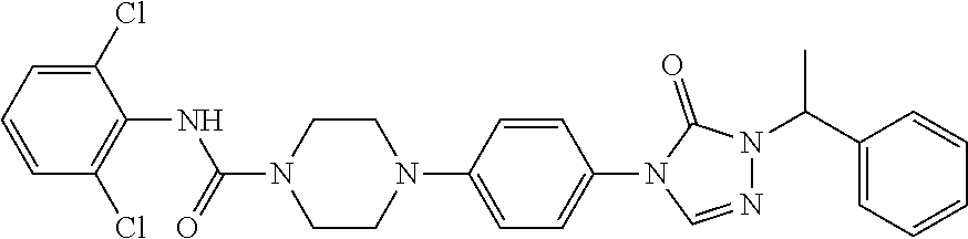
C1(NC(N2CCN(C3=CC=C(N4C=NN(C(C5=CC=CC=C5)C)C4=O)C=C3)CC2)=O)=C(Cl)C=CC=C1Cl
